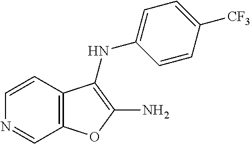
C12=C(C=CN=C1)C(NC1=CC=C([CF3])C=C1)=C(N)O2
